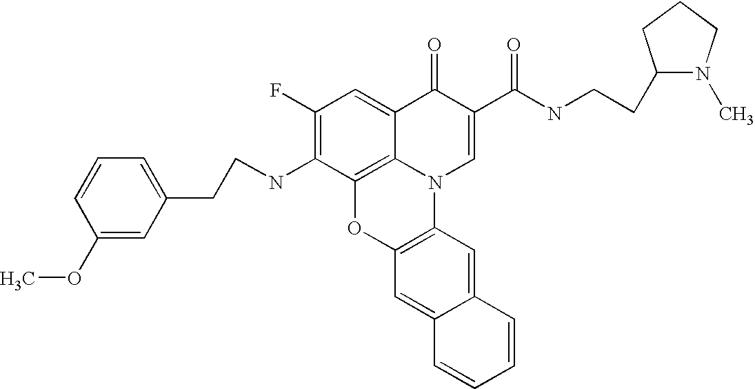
C1(F)=C(NCCC2=CC=CC(OC)=C2)C2=C3C(=C1)C(=O)C(C(=O)NCCC1N(C)CCC1)=CN3C1=C(O2)C=C2C(=C1)C=CC=C2
